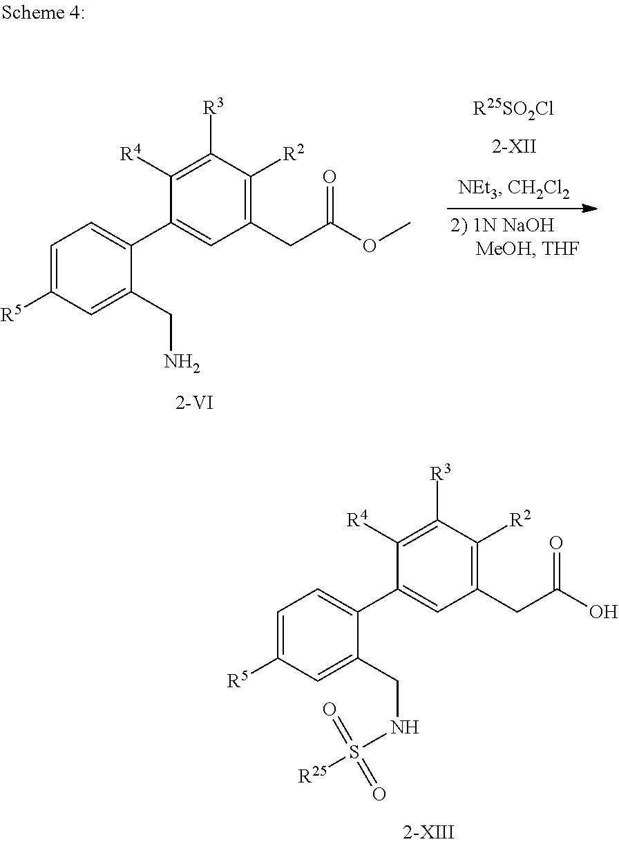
C1([R3])=C([R4])C(C2=CC=C([R5])C=C2CNS([R25])(=O)=O)=CC(CC(O)=O)=C1[R2].C1([R3])=C([R4])C(C2=CC=C([R5])C=C2CN)=CC(CC(OC)=O)=C1[R2].[R25SO2Cl]
